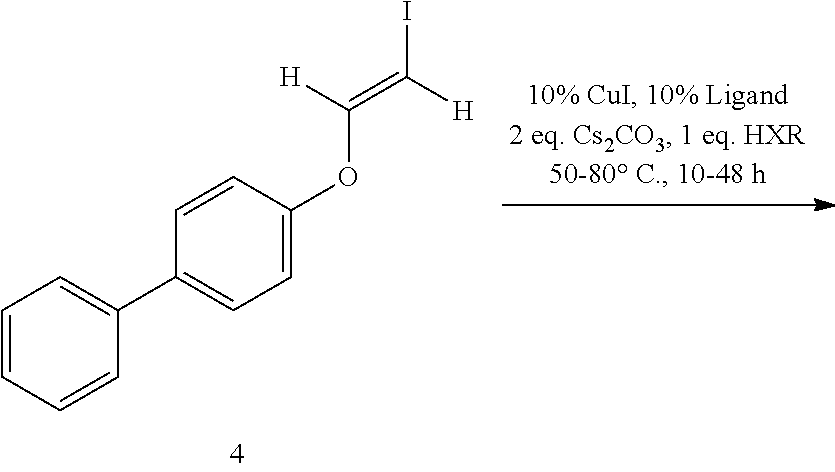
C1=CC=CC(C2=CC=C(OC(=C([H])I)[H])C=C2)=C1
